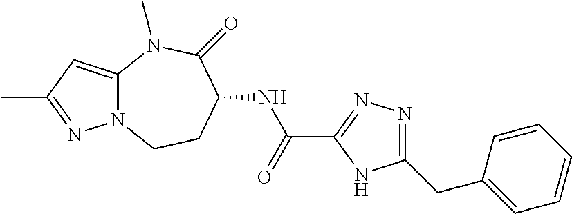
N12C(=CC(C)=N1)N(C)C(=O)C(NC(C1=NN=C(CC3=CC=CC=C3)N1)=O)CC2
